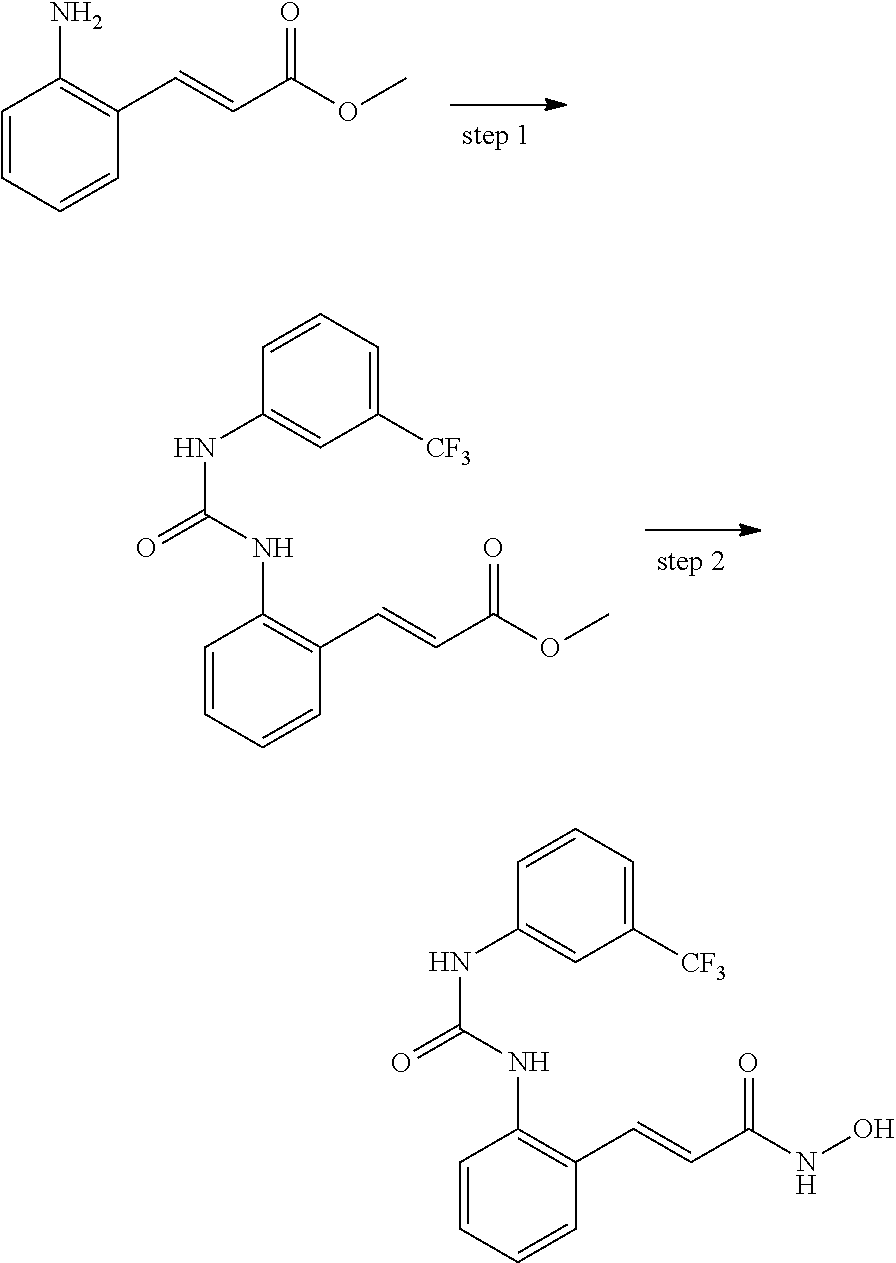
C1=CC=CC(C=CC(OC)=O)=C1N.C(=O)(NC1=C(C=CC(=O)OC)C=CC=C1)NC1=CC([CF3])=CC=C1.C(=O)(NC1=C(C=CC(=O)NO)C=CC=C1)NC1=CC([CF3])=CC=C1
